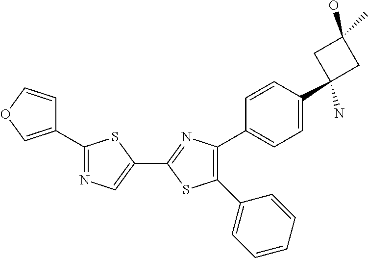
C1(C2=NC(C3=CC=C(C4(N)CC(O)(C)C4)C=C3)=C(C3=CC=CC=C3)S2)=CN=C(C2=COC=C2)S1
